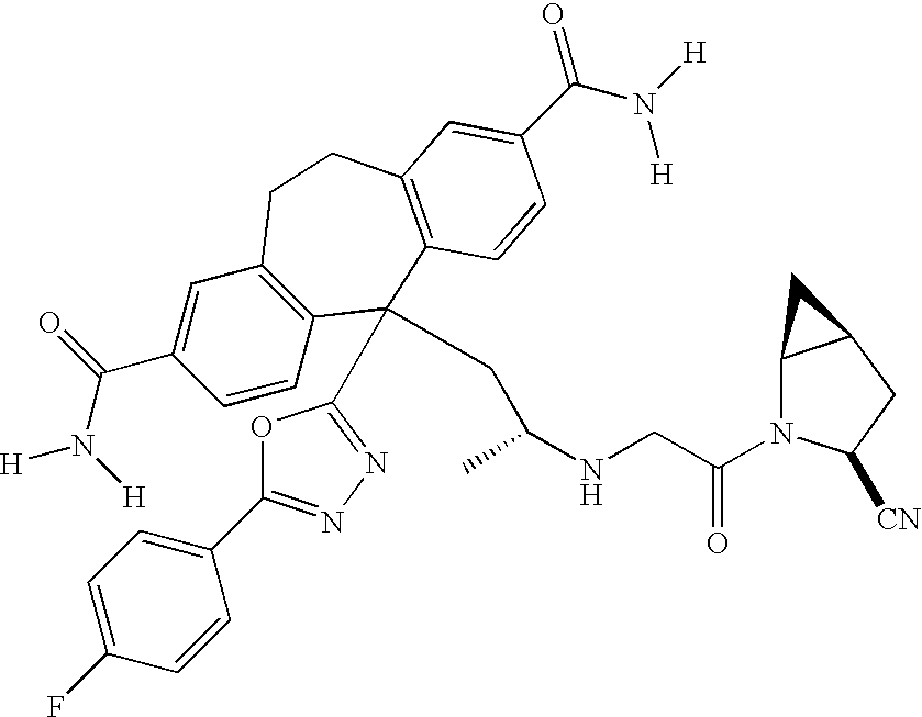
[H]N(C(C1=CC2=C(C=C1)C(C1=NN=C(C3=CC=C(F)C=C3)O1)(CC(NCC(N1C3C(CC1[CN])C3)=O)C)C1=C(CC2)C=C(C(N([H])[H])=O)C=C1)=O)[H]
